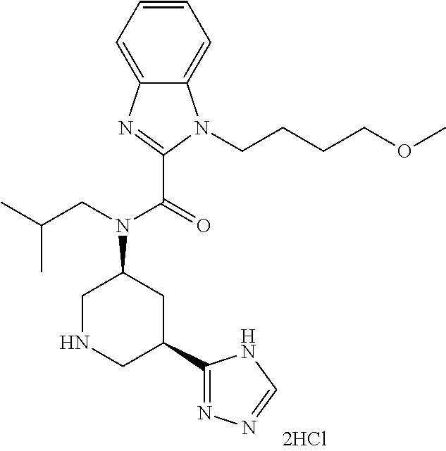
C1NCC(C2=NN=CN2)CC1N(CC(C)C)C(=O)C1=NC2=CC=CC=C2N1CCCCOC
